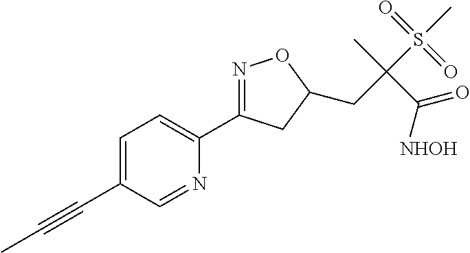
C1=C(C#CC)C=NC(C2=NOC(CC(S(C)(=O)=O)(C)C(=O)[NHOH])C2)=C1
